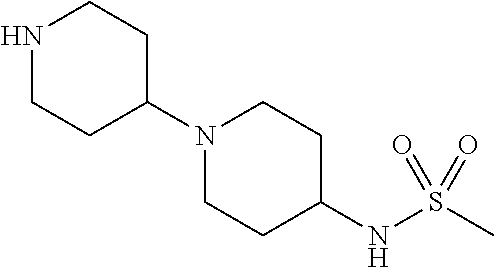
S(C)(NC1CCN(C2CCNCC2)CC1)(=O)=O
